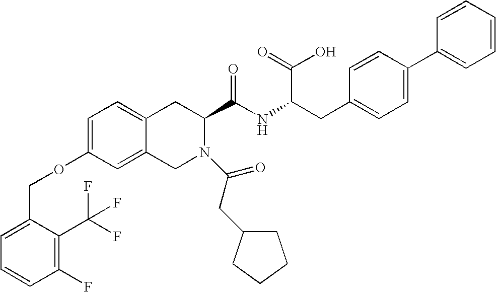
C12=CC=C(OCC3=CC=CC(F)=C3C(F)(F)F)C=C1CN(C(CC1CCCC1)=O)C(C(NC(CC1=CC=C(C3=CC=CC=C3)C=C1)C(=O)O)=O)C2
